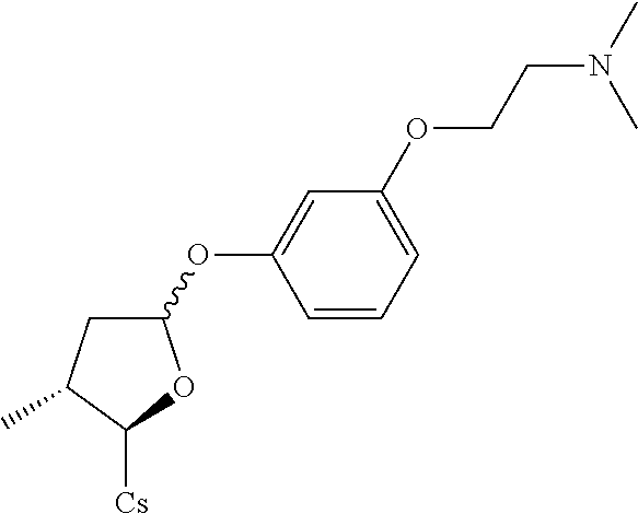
C1(OC2=CC(OCCN(C)C)=CC=C2)CC(C)C([Cs])O1
